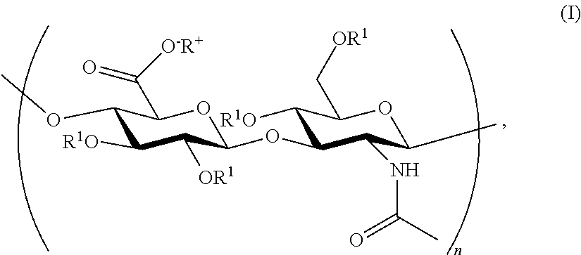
C1(OC)C([R1O])C([OR1])C(OC2C([R1O])C(C[OR1])OC(C)C2NC(C)=O)OC1C([O-R+])=O
